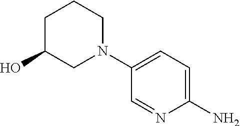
C1C(O)CN(C2=CC=C(N)N=C2)CC1
